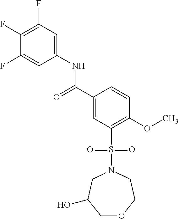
C1(F)=C(F)C=C(NC(C2=CC(S(=O)(=O)N3CC(O)COCC3)=C(OC)C=C2)=O)C=C1F
